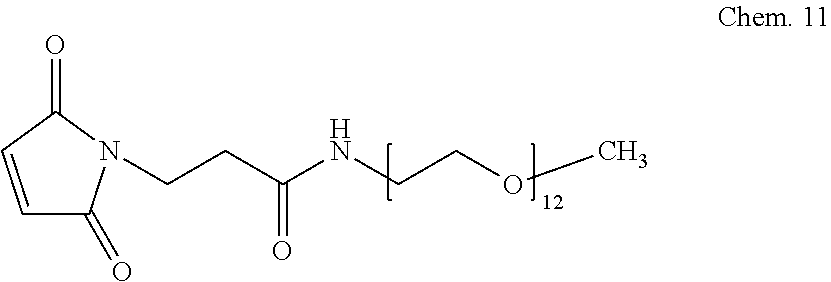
C1=CC(=O)N(CCC(NCCOC)=O)C1=O
